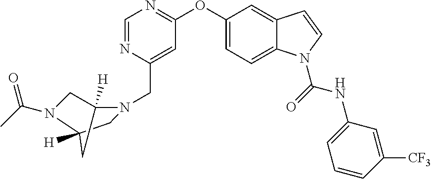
C1(OC2=NC=NC(CN3C4([H])CN(C(C)=O)C([H])(C3)C4)=C2)=CC=C2C(=C1)C=CN2C(=O)NC1=CC=CC([CF3])=C1
